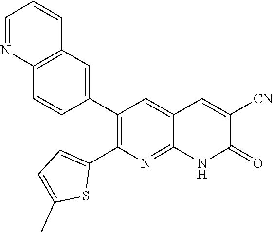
C12=C(C=C(C3=C(C4=CC=C(C)S4)N=C4C(=C3)C=C([CN])C(=O)N4)C=C1)C=CC=N2
